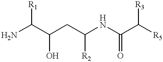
NC(C(CC(NC(C([R5])[R3])=O)[R2])O)[R1]
